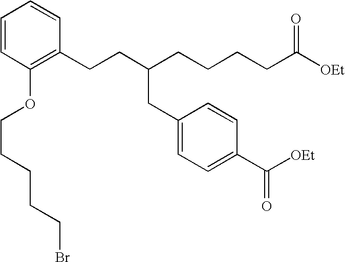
C1(CCC(CCCCC([OEt])=O)CC2=CC=C(C([OEt])=O)C=C2)=C(OCCCCCBr)C=CC=C1
